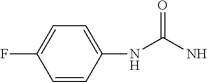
C1=CC(NC(N)=O)=CC=C1F
